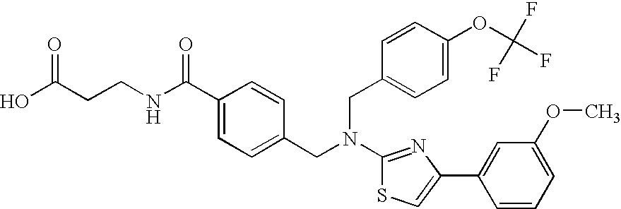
N(C1=NC(C2=CC(OC)=CC=C2)=CS1)(CC1=CC=C(C(NCCC(O)=O)=O)C=C1)CC1=CC=C(OC(F)(F)F)C=C1
